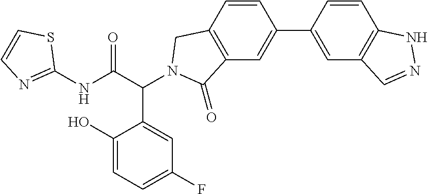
C1(NC(C(C2=CC(F)=CC=C2O)N2CC3=C(C=C(C4=CC5=C(C=C4)NN=C5)C=C3)C2=O)=O)=NC=CS1
